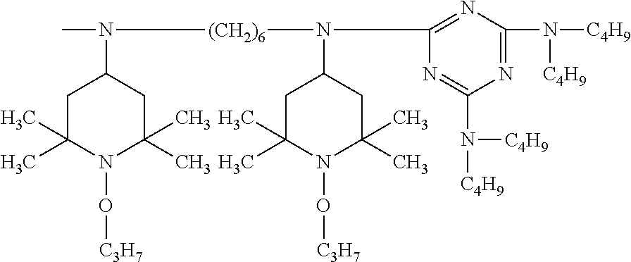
CN(C1CC(C)(C)N(O[C3H7])C(C)(C)C1)[(CH2)6]N(C1CC(C)(C)N(O[C3H7])C(C)(C)C1)C1=NC(N([C4H9])[C4H9])=NC(N([C4H9])[C4H9])=N1
